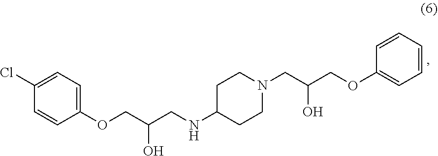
C1(OCC(CNC2CCN(CC(COC3=CC=CC=C3)O)CC2)O)=CC=C(Cl)C=C1
